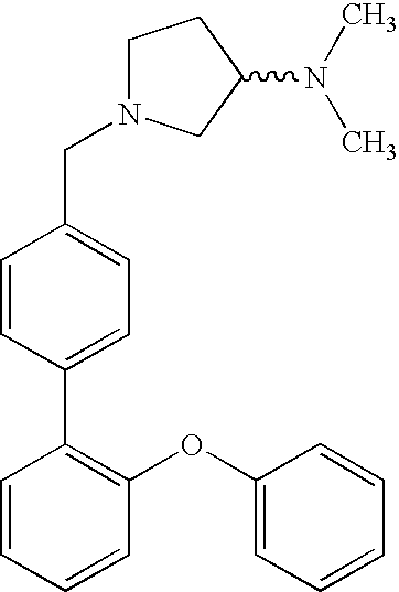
C1N(CC2=CC=C(C3=C(OC4=CC=CC=C4)C=CC=C3)C=C2)CC(N(C)C)C1
